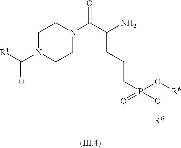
N1(C(C(N)CCCP(=O)(O[R6])O[R6])=O)CCN(C([R1])=O)CC1
